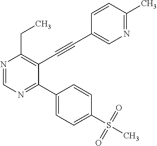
N1=CN=C(C2=CC=C(S(C)(=O)=O)C=C2)C(C#CC2=CN=C(C)C=C2)=C1CC
